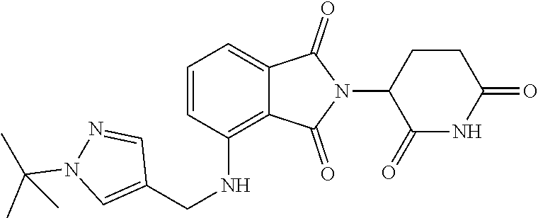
C(N1N=CC(CNC2=C3C(=CC=C2)C(=O)N(C2C(=O)NC(=O)CC2)C3=O)=C1)(C)(C)C
